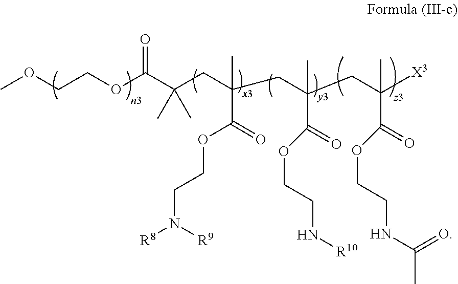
C(COC(C(CC(CC(CC([X3])(C)C(=O)OCCNC(C)=O)(C)C(=O)OCCN[R10])(C)C(=O)OCCN([R8])[R9])(C)C)=O)OC
